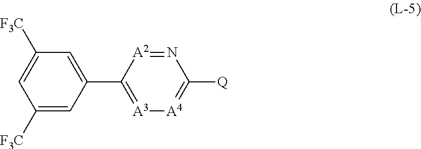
C1(C2=[A3][A4]=C([Q])N=[A2]2)=CC([F3C])=CC([F3C])=C1
